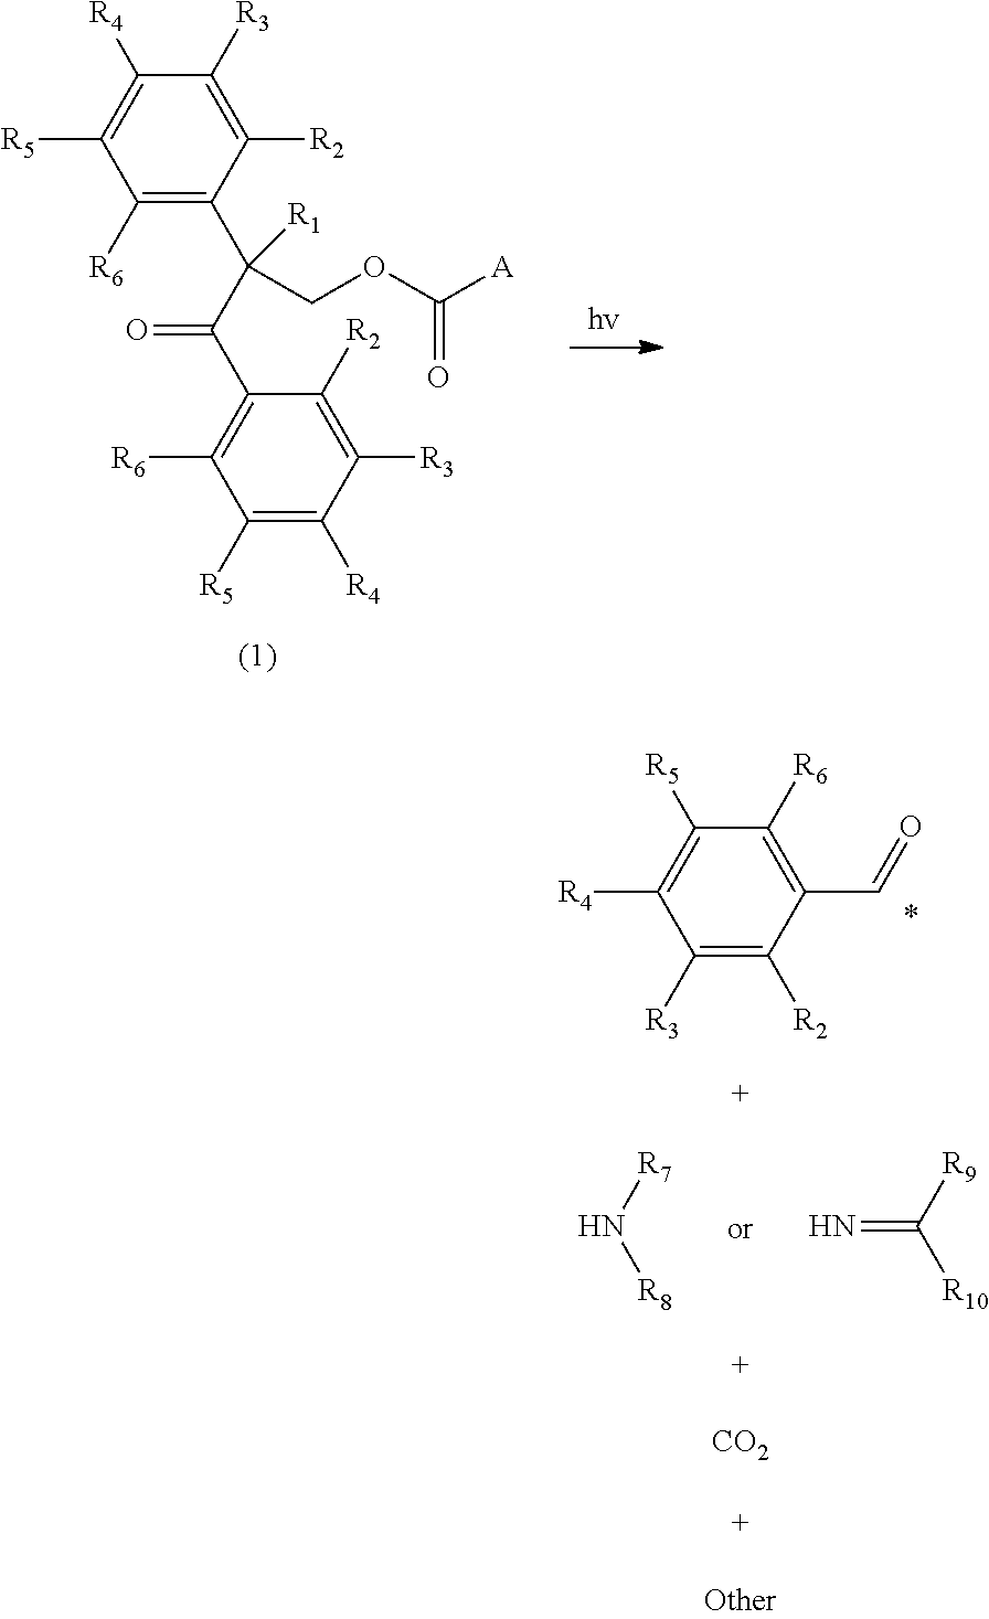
C1([R6])=C(C(COC([A])=O)(C(C2=C([R6])C([R5])=C([R4])C([R3])=C2[R2])=O)[R1])C([R2])=C([R3])C([R4])=C1[R5].C1([R3])=C([R2])C(C=O)=C([R6])C([R5])=C1[R4].[R7]N[R8].[R9]C([R10])=N.[CO2]
